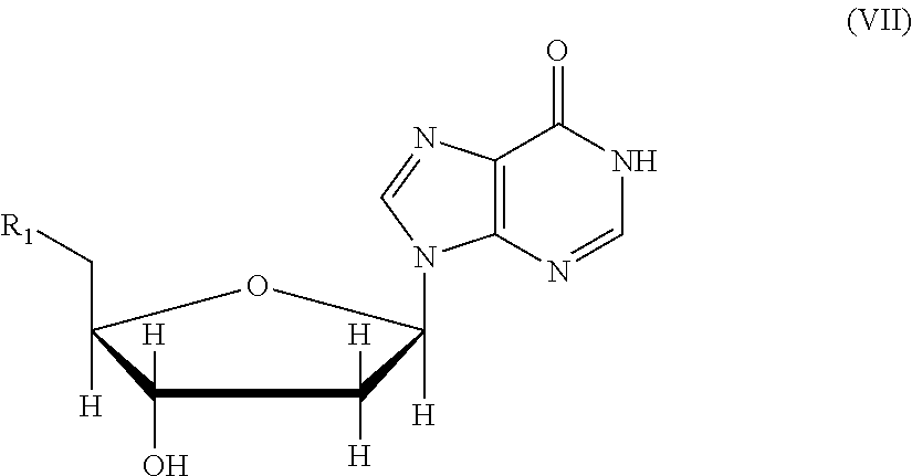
C1(O)([H])C([H])(C[R1])OC([H])(N2C3=C(C(=O)NC=N3)N=C2)C1([H])[H]
